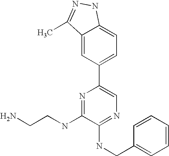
C1(NCCN)=NC(C2=CC=C3C(=C2)C(C)=NN3)=CN=C1NCC1=CC=CC=C1
